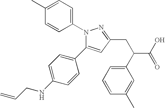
N1(C2=CC=C(C)C=C2)C(C2=CC=C(NCC=C)C=C2)=CC(CC(C2=CC=CC(C)=C2)C(O)=O)=N1
